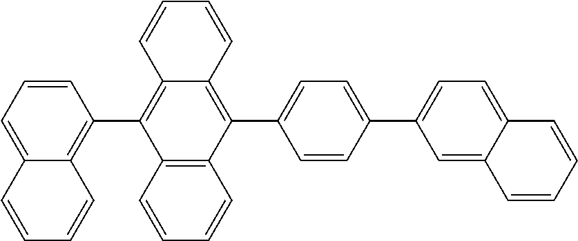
C12=CC=CC(C3=C4C(=C(C5=CC=C(C6=CC=C7C(=C6)C=CC=C7)C=C5)C5=C3C=CC=C5)C=CC=C4)=C1C=CC=C2
